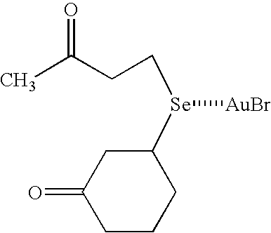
C([Se]([AuBr])C1CC(=O)CCC1)CC(C)=O
